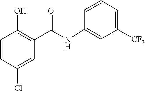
C1=CC(O)=C(C(=O)NC2=CC([CF3])=CC=C2)C=C1Cl
